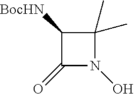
C1([BocHN])C(=O)N(O)C1(C)C
